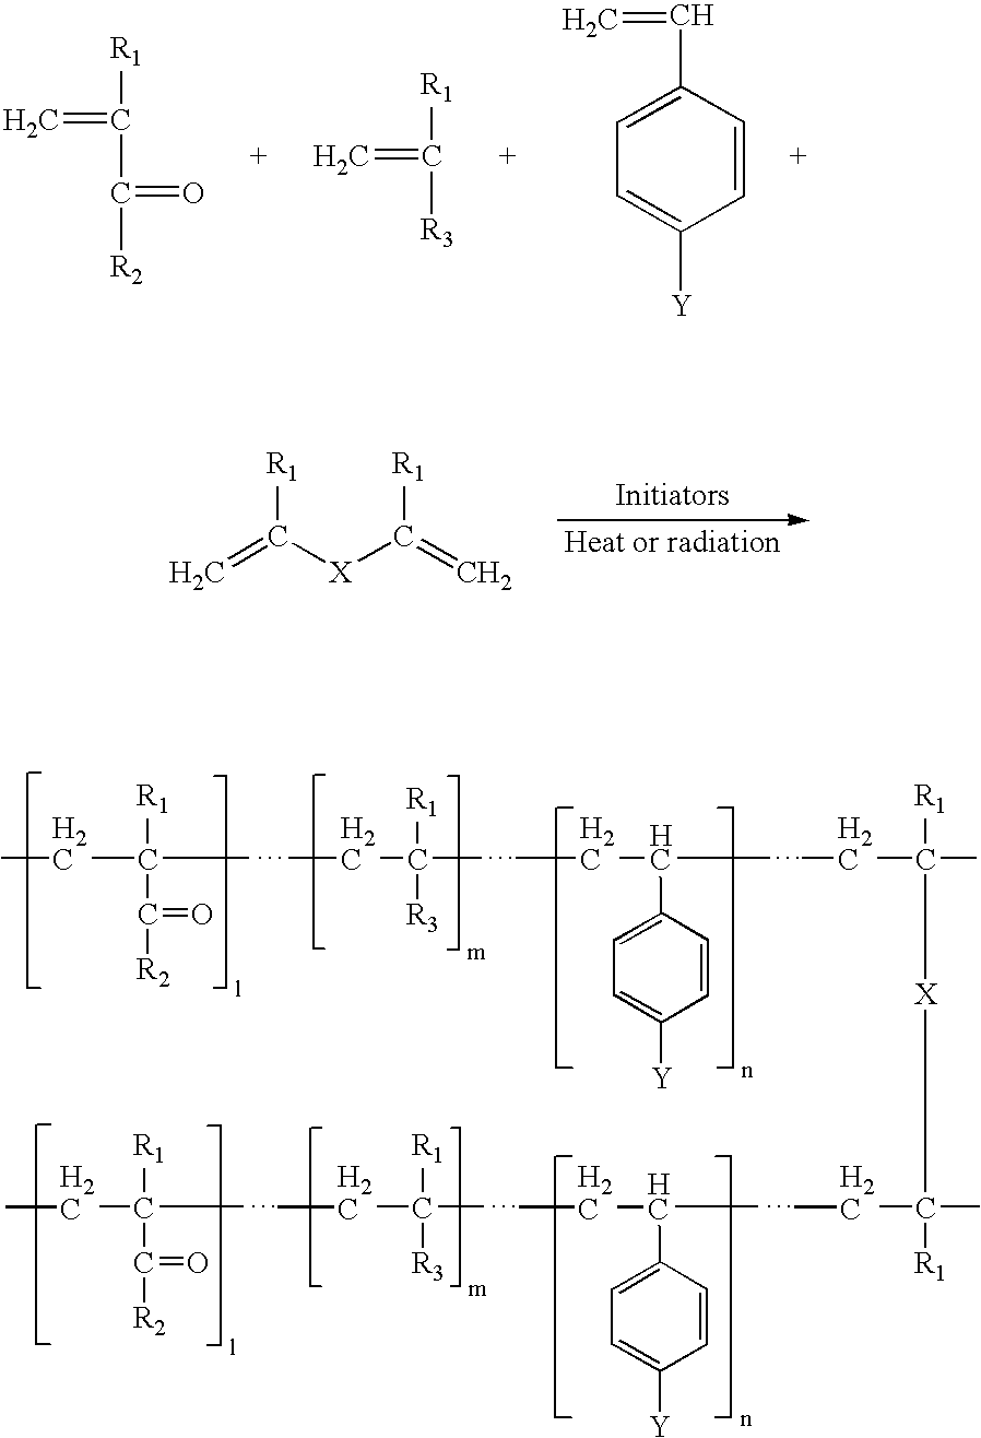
C=C([R1])C(=O)[R2].C=C([R1])[R3].C=CC1=CC=C([Y])C=C1.C=C([X]C(=C)[R1])[R1].CCC([R1])(C([R2])=O)C.CCC([R1])([R3])C.CCC(C1=CC=C([Y])C=C1)C.CCC(C)([R1])[X]C(C)(CC)[R1].CC([R1])(C([R2])=O)CC.CC([R1])([R3])CC.CC(C1=CC=C([Y])C=C1)CC
